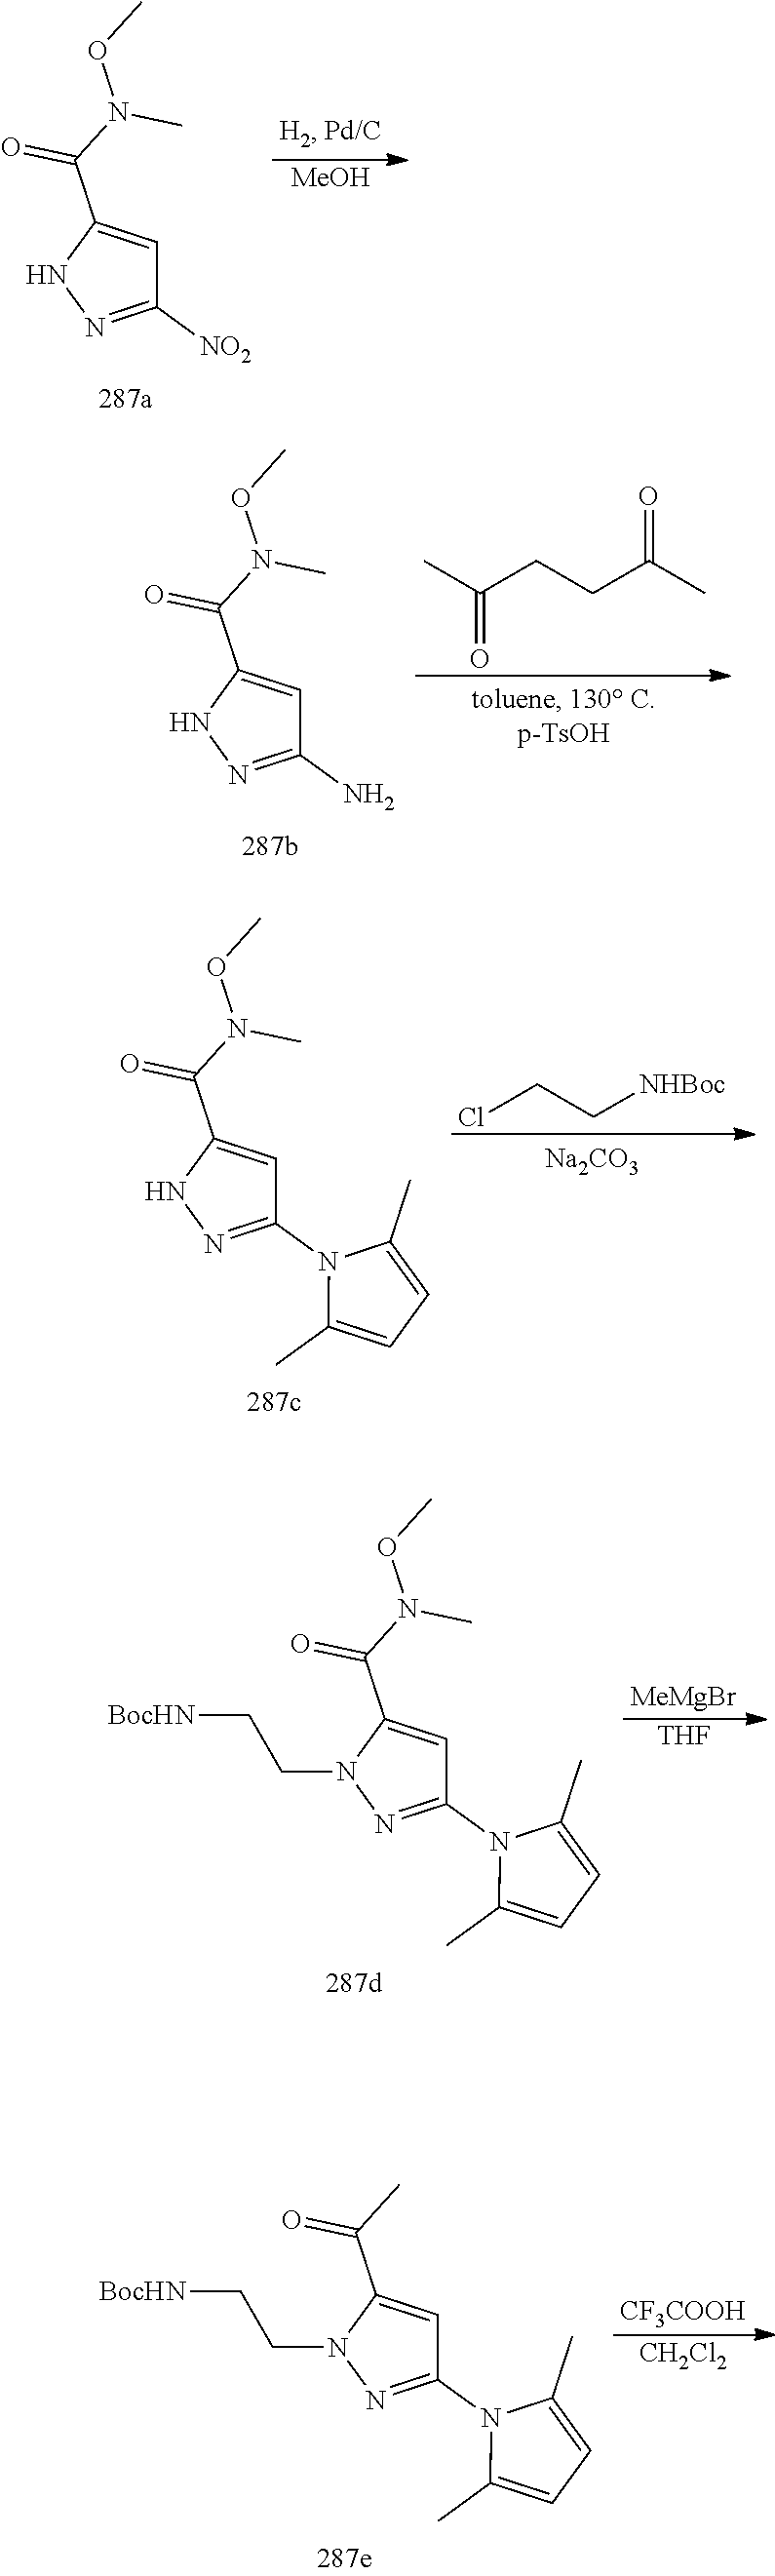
C1([NO2])=NNC(C(N(OC)C)=O)=C1.[MeOH].C1(N)=NNC(C(N(OC)C)=O)=C1.CC(CCC(C)=O)=O.C1(N2C(C)=CC=C2C)=NNC(C(N(OC)C)=O)=C1.ClCC[NHBoc].[Na2CO3].C1(N2C(C)=CC=C2C)=NN(CC[BocHN])C(C(N(OC)C)=O)=C1.[MeMgBr].[THF].C1(N2C(C)=CC=C2C)=NN(CC[BocHN])C(C(C)=O)=C1.[CF3COOH].[CH2Cl2]
